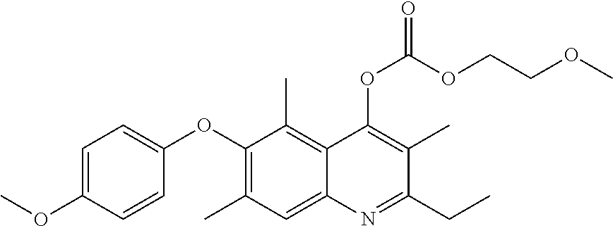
C1=C(OC)C=CC(OC2=C(C)C=C3C(=C2C)C(OC(OCCOC)=O)=C(C)C(CC)=N3)=C1
